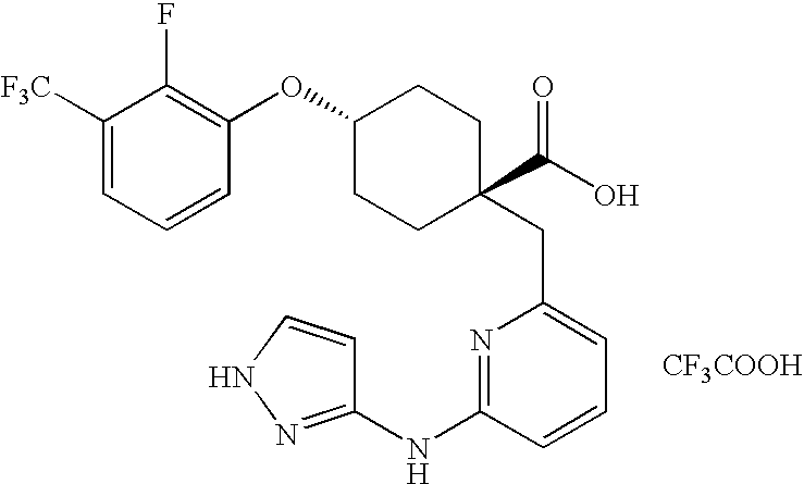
C1(NC2=NC(CC3(C(O)=O)CCC(OC4=C(F)C([F3C])=CC=C4)CC3)=CC=C2)=NNC=C1.[CF3COOH]
